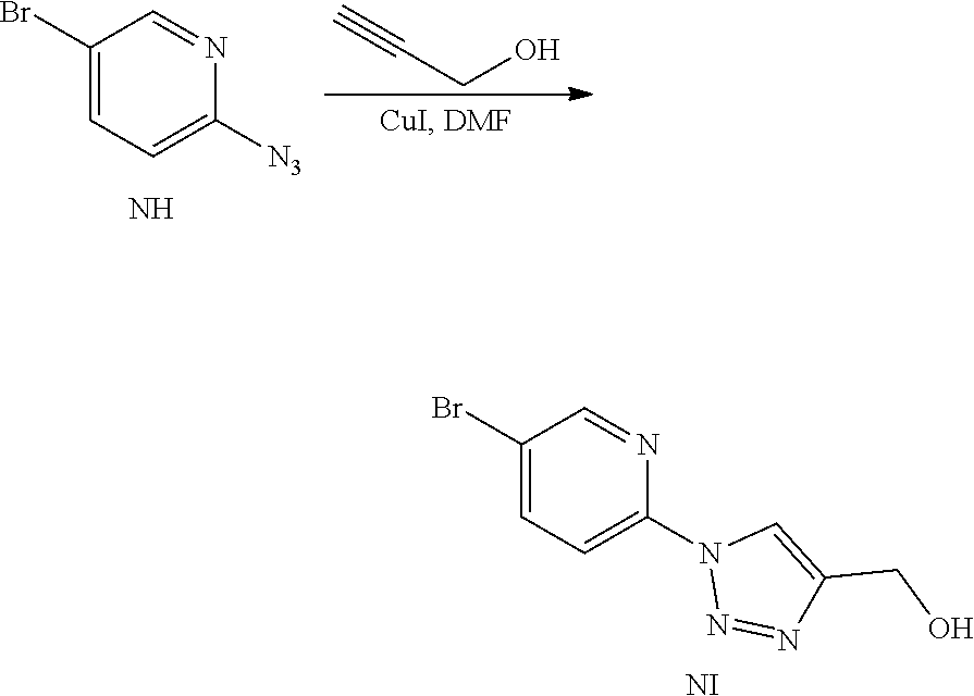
C1(Br)=CC=C(N2N=NC(CO)=C2)N=C1.[NI].C1(Br)=CC=C([N3])N=C1.N.C#CCO
